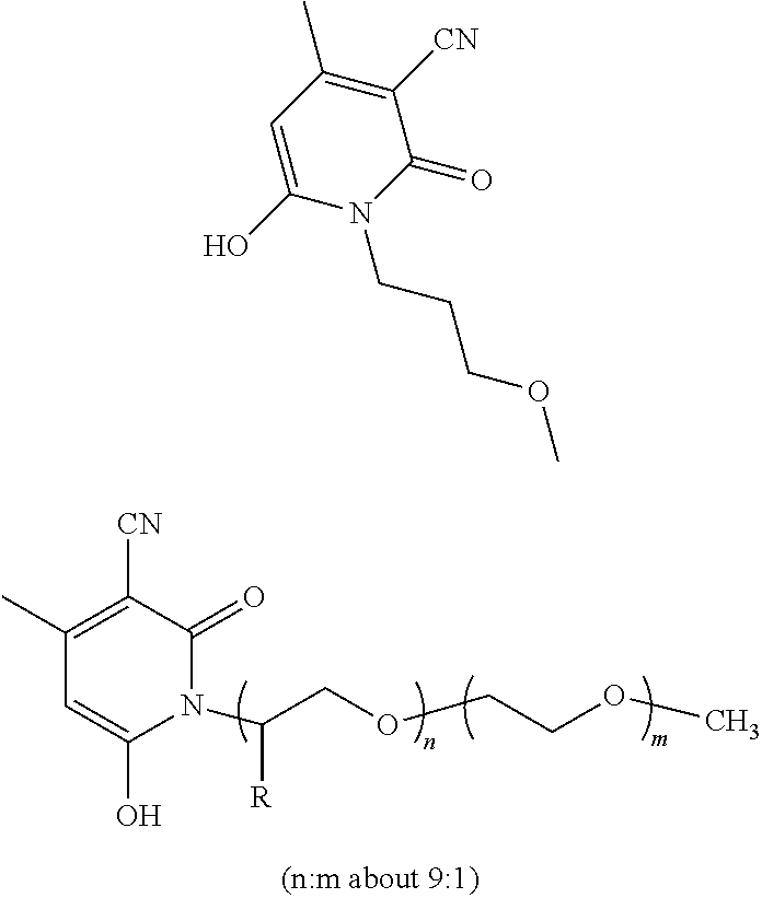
C1([CN])=C(C)C=C(O)N(C([R])COCCOC)C1=O.C1=C(O)N(CCCOC)C(=O)C([CN])=C1C
